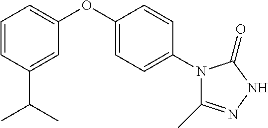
C1(C(C)C)=CC(OC2=CC=C(N3C(C)=NNC3=O)C=C2)=CC=C1
